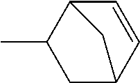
C1C2C=CC(C1C)C2
